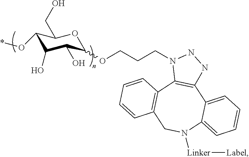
C1(O*)C(O)C(O)C(OCCCN2C3=C(NN2)C2=CC=CC=C2N([Linker][Label])CC2=C3C=CC=C2)OC1CO
